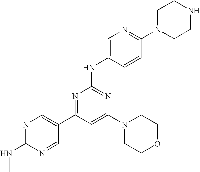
N1=C(NC)N=CC(C2=NC(NC3=CN=C(N4CCNCC4)C=C3)=NC(N3CCOCC3)=C2)=C1
